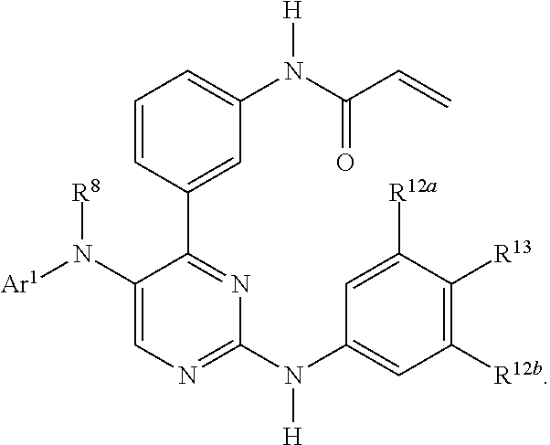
C1([R12b])=C([R13])C([R12a])=CC(N(C2=NC=C(N([Ar1])[R8])C(C3=CC(N(C(C=C)=O)[H])=CC=C3)=N2)[H])=C1
